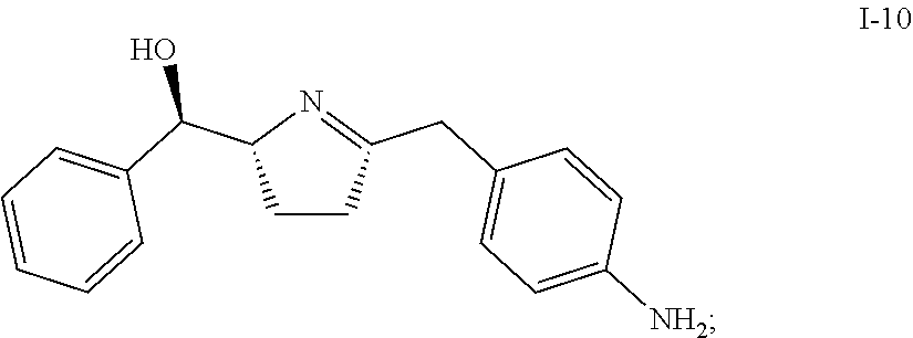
C1CC(C(C2=CC=CC=C2)O)N=C1CC1=CC=C([NH2])C=C1
